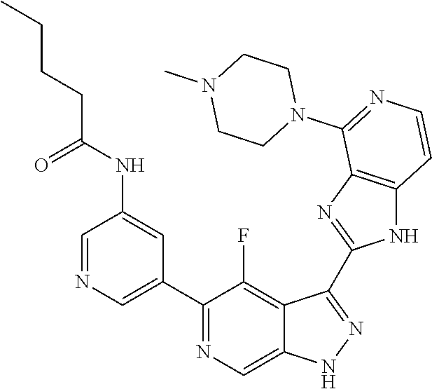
C1=NC=C(C2=NC=C3C(=C2F)C(C2=NC4=C(N2)C=CN=C4N2CCN(C)CC2)=NN3)C=C1NC(CCCC)=O
